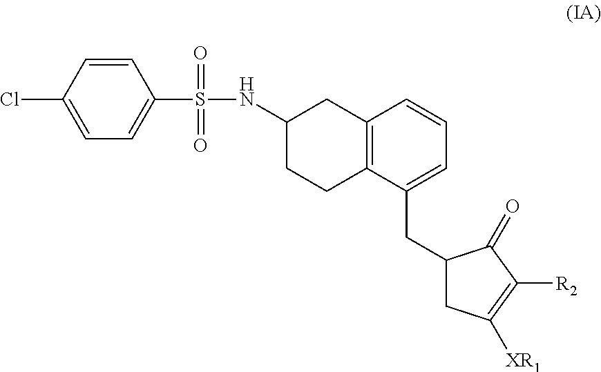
C1=CC(Cl)=CC=C1S(NC1CCC2=C(C1)C=CC=C2CC1CC([XR1])=C([R2])C1=O)(=O)=O
